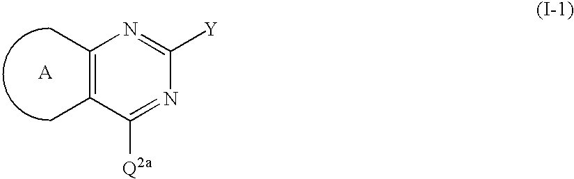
C1(C)=C(C)C([Q2a])=NC([Y])=N1
